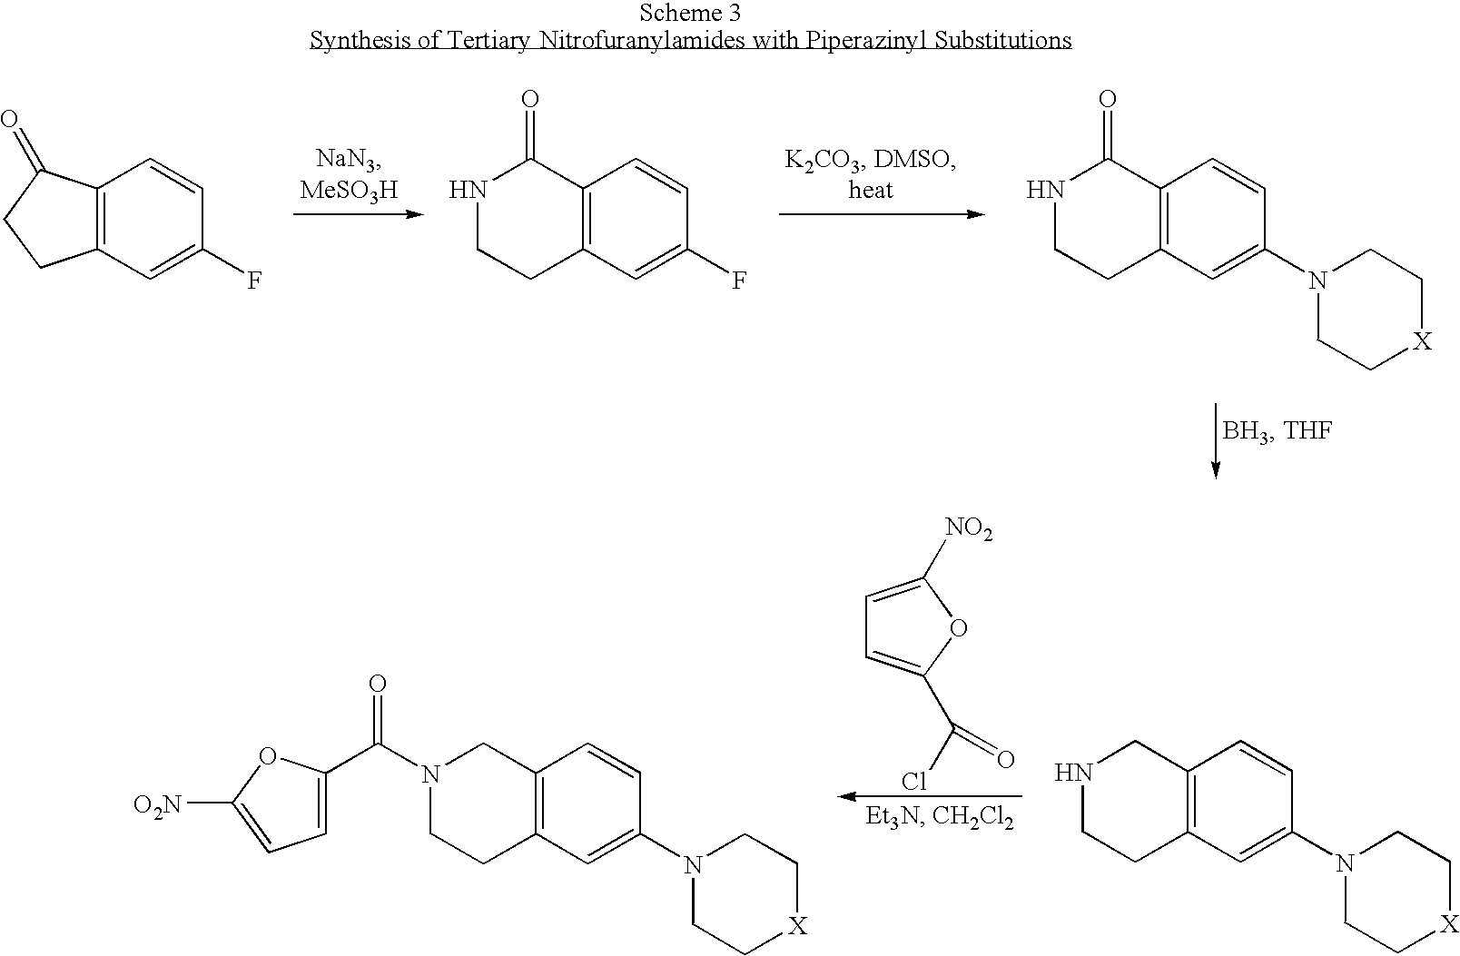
C12=C(C=C(N3CC[X]CC3)C=C1)CCNC2.C12=C(C=C(N3CC[X]CC3)C=C1)CCN(C(=O)C1=CC=C([O2N])O1)C2.C1=C([NO2])OC(C(Cl)=O)=C1.C12=C(C=C(F)C=C1)CCC2=O.C12=C(C=C(F)C=C1)CCNC2=O.C12=C(C=C(N3CC[X]CC3)C=C1)CCNC2=O
